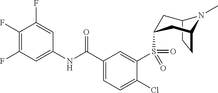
C1(F)=C(F)C=C(NC(C2=CC=C(Cl)C(S(=O)(=O)C3CC4N(C)C(CC4)C3)=C2)=O)C=C1F
